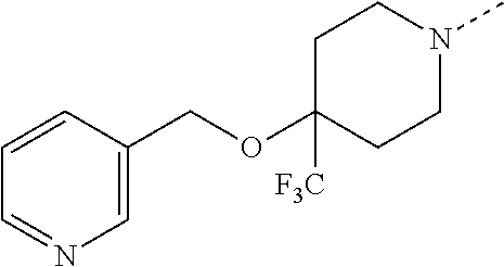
C1(COC2([F3C])CCN(C)CC2)=CN=CC=C1
